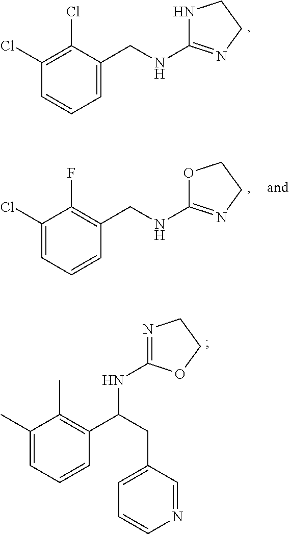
C1=C(CNC2=NCCN2)C(Cl)=C(Cl)C=C1.C1=CC=C(Cl)C(F)=C1CNC1=NCCO1.C1(C)=CC=CC(C(CC2=CC=CN=C2)NC2=NCCO2)=C1C
